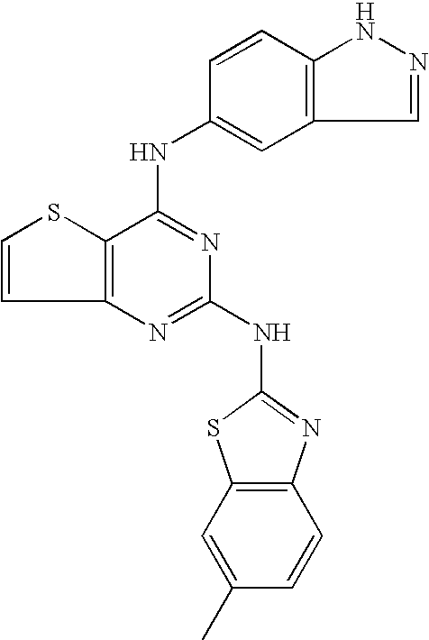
C12=C(C(NC3=CC4=C(C=C3)NN=C4)=NC(NC3=NC4=C(S3)C=C(C)C=C4)=N1)SC=C2
